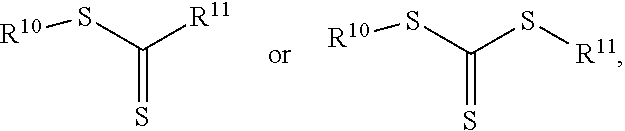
[R11]C(S[R10])=S.S(C(S[R10])=S)[R11]
